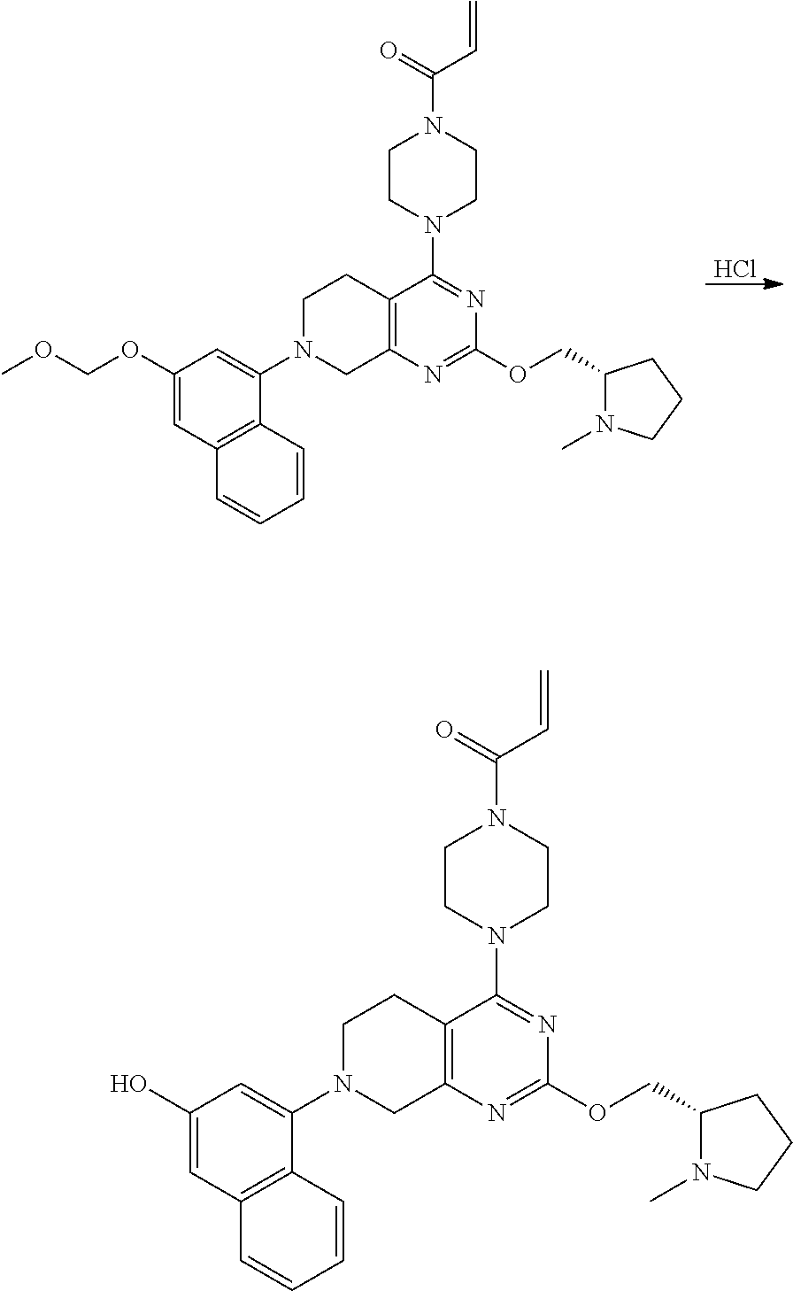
N1(C2=CC(OCOC)=CC3=C2C=CC=C3)CC2=C(CC1)C(N1CCN(C(=O)C=C)CC1)=NC(OCC1N(C)CCC1)=N2.Cl.N1(C2=CC(O)=CC3=C2C=CC=C3)CC2=C(CC1)C(N1CCN(C(=O)C=C)CC1)=NC(OCC1N(C)CCC1)=N2
